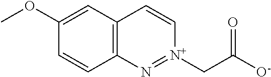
C12=C(C=C(OC)C=C1)C=C[N+](CC([O-])=O)=N2
